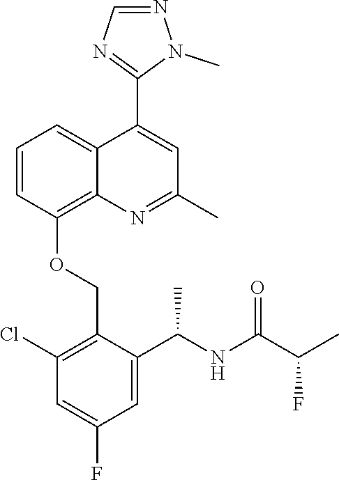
C1=CC(OCC2=C(Cl)C=C(F)C=C2C(NC(C(C)F)=O)C)=C2C(=C1)C(C1=NC=NN1C)=CC(C)=N2
